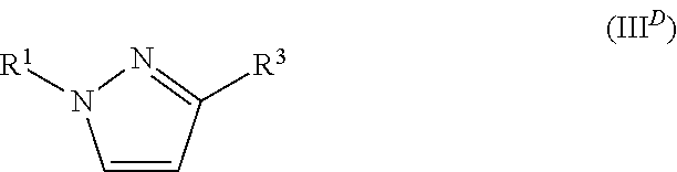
C1=CC([R3])=NN1[R1]
